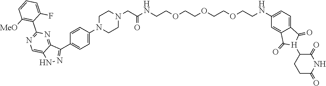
C1CC(=O)NC(=O)C1[H]1C(=O)C2=CC=C(NCCOCCOCCOCCNC(CN3CCN(C4=CC=C(C5=NNC6=CN=C(C7=C([MeO])C=CC=C7F)N=C65)C=C4)CC3)=O)C=C2C1=O
